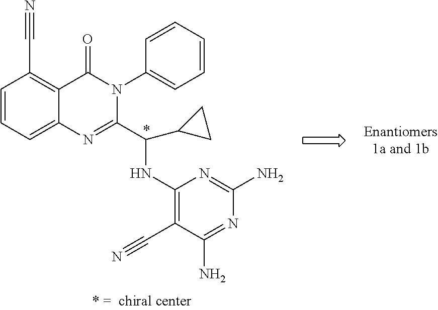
C1=CC=C2C(=C1C#N)C(=O)N(C1=CC=CC=C1)C(C(C1CC1)NC1=C(C#N)C(N)=NC(N)=N1)=N2
